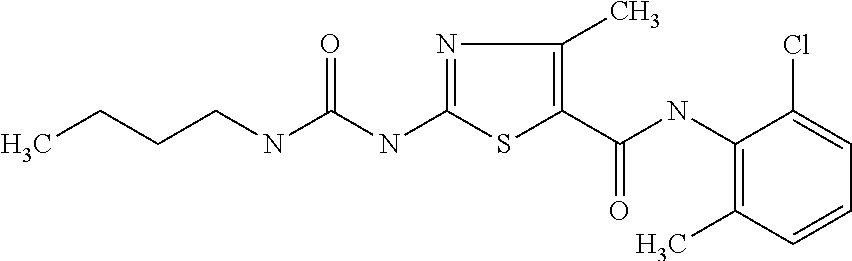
CCCCNC(NC1=NC(C)=C(C(NC2=C(C)C=CC=C2Cl)=O)S1)=O
